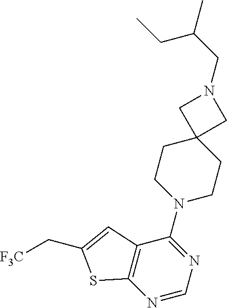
N1=CN=C(N2CCC3(CC2)CN(CC(C)CC)C3)C2=C1SC(C[F3C])=C2
